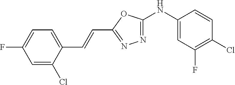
C1(NC2=NN=C(C=CC3=CC=C(F)C=C3Cl)O2)=CC(F)=C(Cl)C=C1
